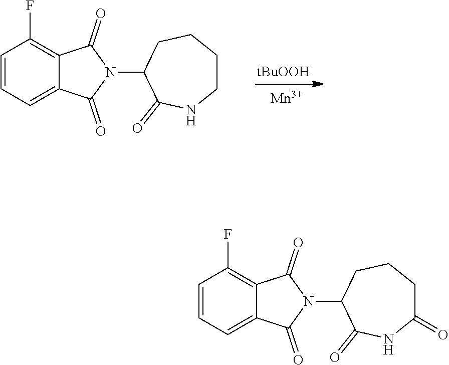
N1(C2C(=O)NC(=O)CCC2)C(=O)C2=CC=CC(F)=C2C1=O.C12=CC=CC(F)=C1C(=O)N(C1C(=O)NCCCC1)C2=O.[tBuOOH].[Mn]
